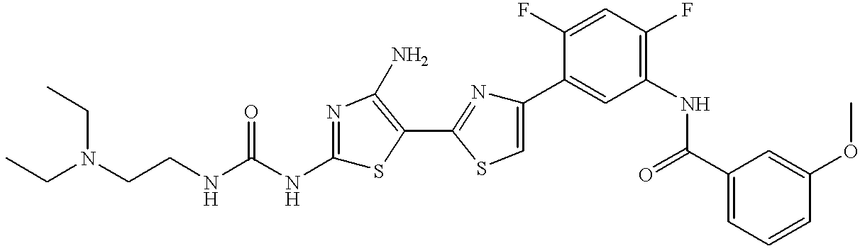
C(C)N(CCNC(NC1=NC(N)=C(C2=NC(C3=CC(NC(C4=CC=CC(OC)=C4)=O)=C(F)C=C3F)=CS2)S1)=O)CC
